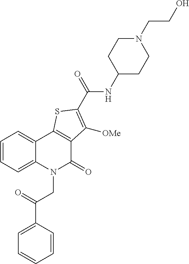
C1=CC=C2C(=C1)C1=C(C(=O)N2CC(C2=CC=CC=C2)=O)C([OMe])=C(C(=O)NC2CCN(CCO)CC2)S1
